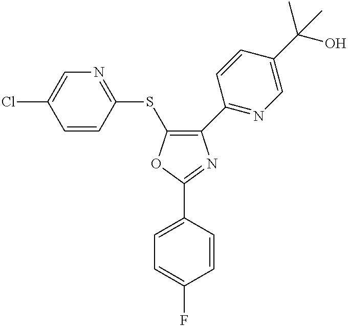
C1=C(F)C=CC(C2=NC(C3=NC=C(C(O)(C)C)C=C3)=C(SC3=NC=C(Cl)C=C3)O2)=C1
